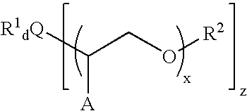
C([A])([R1dQ])CO[R2]
